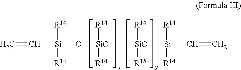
C=C[Si](O[SiO]([SiO]([Si](C=C)([R14])[R14])([R14])[R15])([R14])[R14])([R14])[R14]
